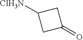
[ClH3N]C1CC(=O)C1
